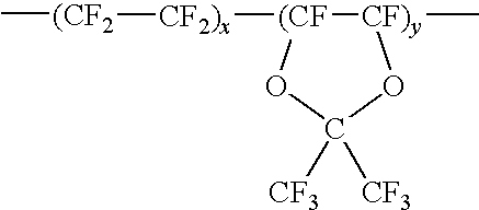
[CF)y]1(C)[(CF]([CF2)x][(CF2]C)OC([CF3])([CF3])O1
